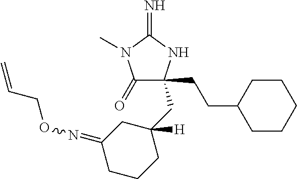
C1CCCCC1CCC1(CC2([H])CCCC(=NOCC=C)C2)C(=O)N(C)C(=N)N1
